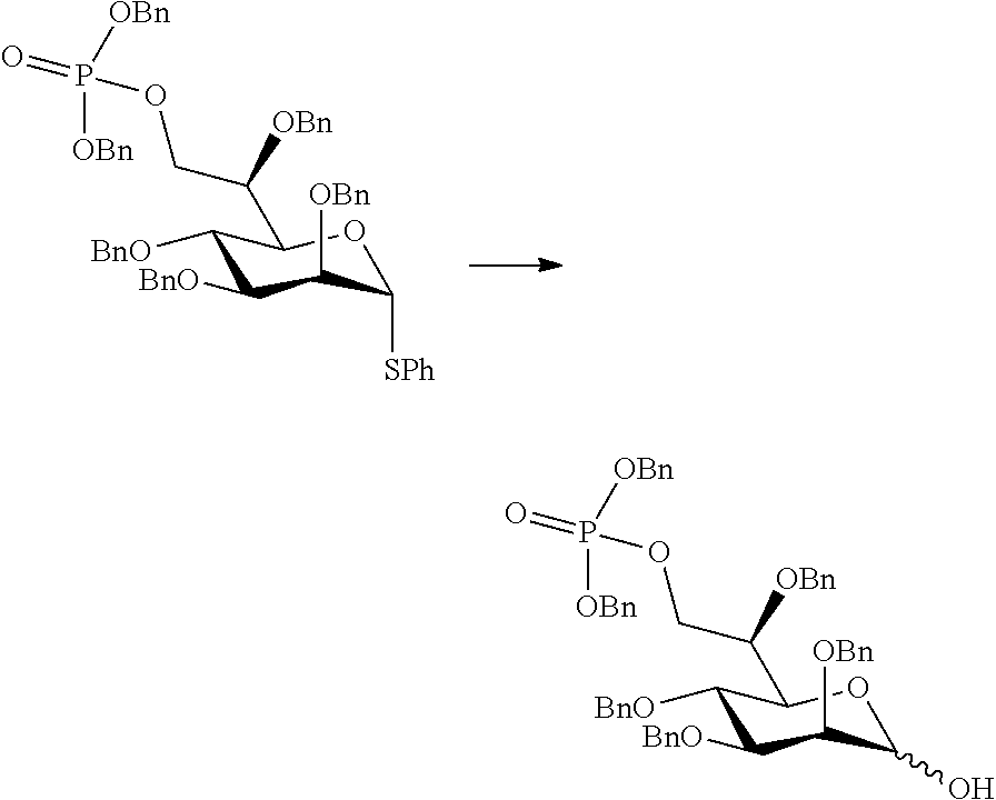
C1([BnO])C([BnO])C([OBn])C([SPh])OC1C(COP(=O)([OBn])[OBn])[OBn].C1([BnO])C([BnO])C([OBn])C(O)OC1C(COP(=O)([OBn])[OBn])[OBn]
